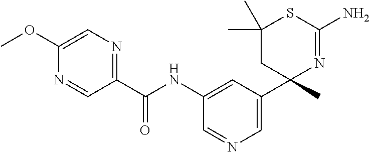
C(NC1=CC(C2(C)N=C(N)SC(C)(C)C2)=CN=C1)(=O)C1=NC=C(OC)N=C1
